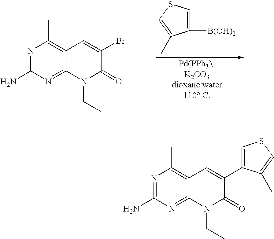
C1([B(OH)2])=CSC=C1C.N1=C(N)N=C2C(=C1C)C=C(Br)C(=O)N2CC.N1=C(N)N=C2C(=C1C)C=C(C1=CSC=C1C)C(=O)N2CC
